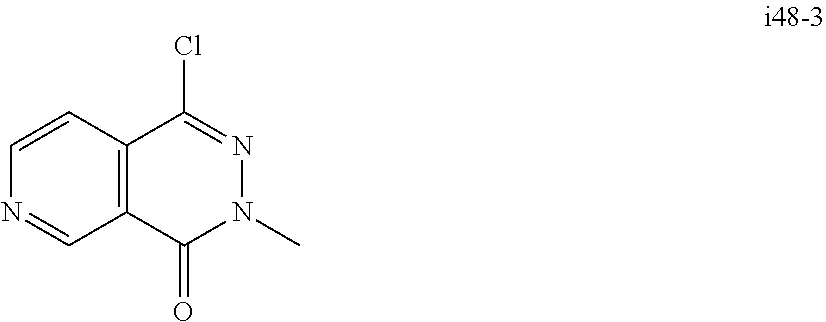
C1=CN=CC2=C1C(Cl)=NN(C)C2=O
